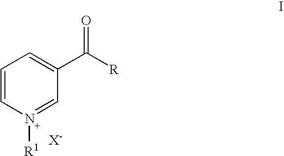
C1=CN([R1])=CC(C([R])=O)=C1
